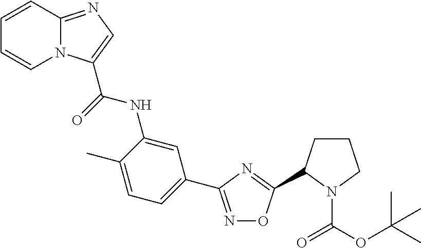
C1=CC2=NC=C(C(=O)NC3=CC(C4=NOC(C5CCCN5C(OC(C)(C)C)=O)=N4)=CC=C3C)N2C=C1
